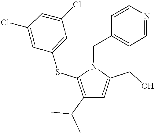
C1(C(C)C)=C(SC2=CC(Cl)=CC(Cl)=C2)N(CC2=CC=NC=C2)C(CO)=C1
